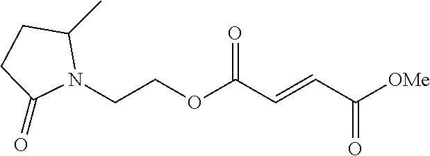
C(COC(C=CC([OMe])=O)=O)N1C(C)CCC1=O
